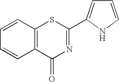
C1=CC2=C(C=C1)C(=O)N=C(C1=CC=CN1)S2
